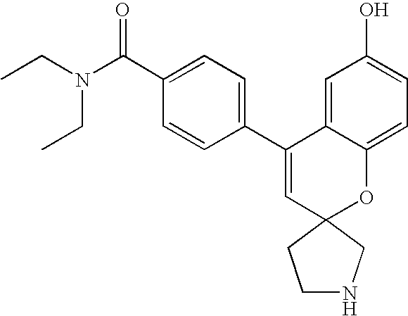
CCN(CC)C(C1=CC=C(C2=CC3(OC4=CC=C(O)C=C24)CCNC3)C=C1)=O
